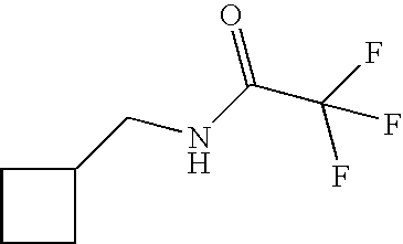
C1(CNC(C(F)(F)F)=O)CCC1
